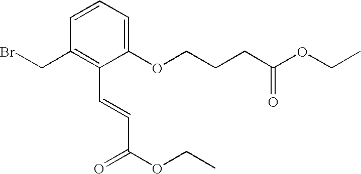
C1(OCCCC(OCC)=O)=CC=CC(CBr)=C1C=CC(OCC)=O
